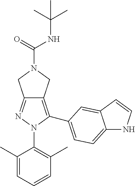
C12=NN(C3=C(C)C=CC=C3C)C(C3=CC=C4NC=CC4=C3)=C1CN(C(NC(C)(C)C)=O)C2
